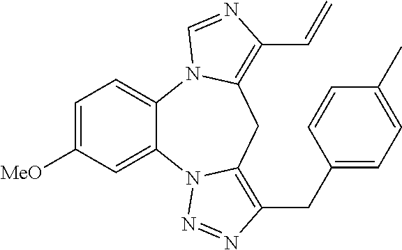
C1=C([MeO])C=C2C(=C1)N1C(=C(C=C)N=C1)CC1=C(CC3=CC=C(C)C=C3)N=NN21
